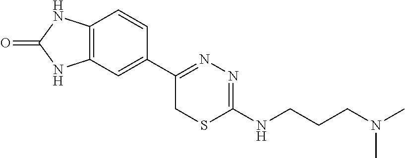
C12=C(C=C(C3=NN=C(NCCCN(C)C)SC3)C=C1)NC(=O)N2
